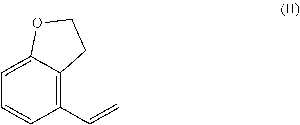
C1(C=C)=C2C(=CC=C1)OCC2
